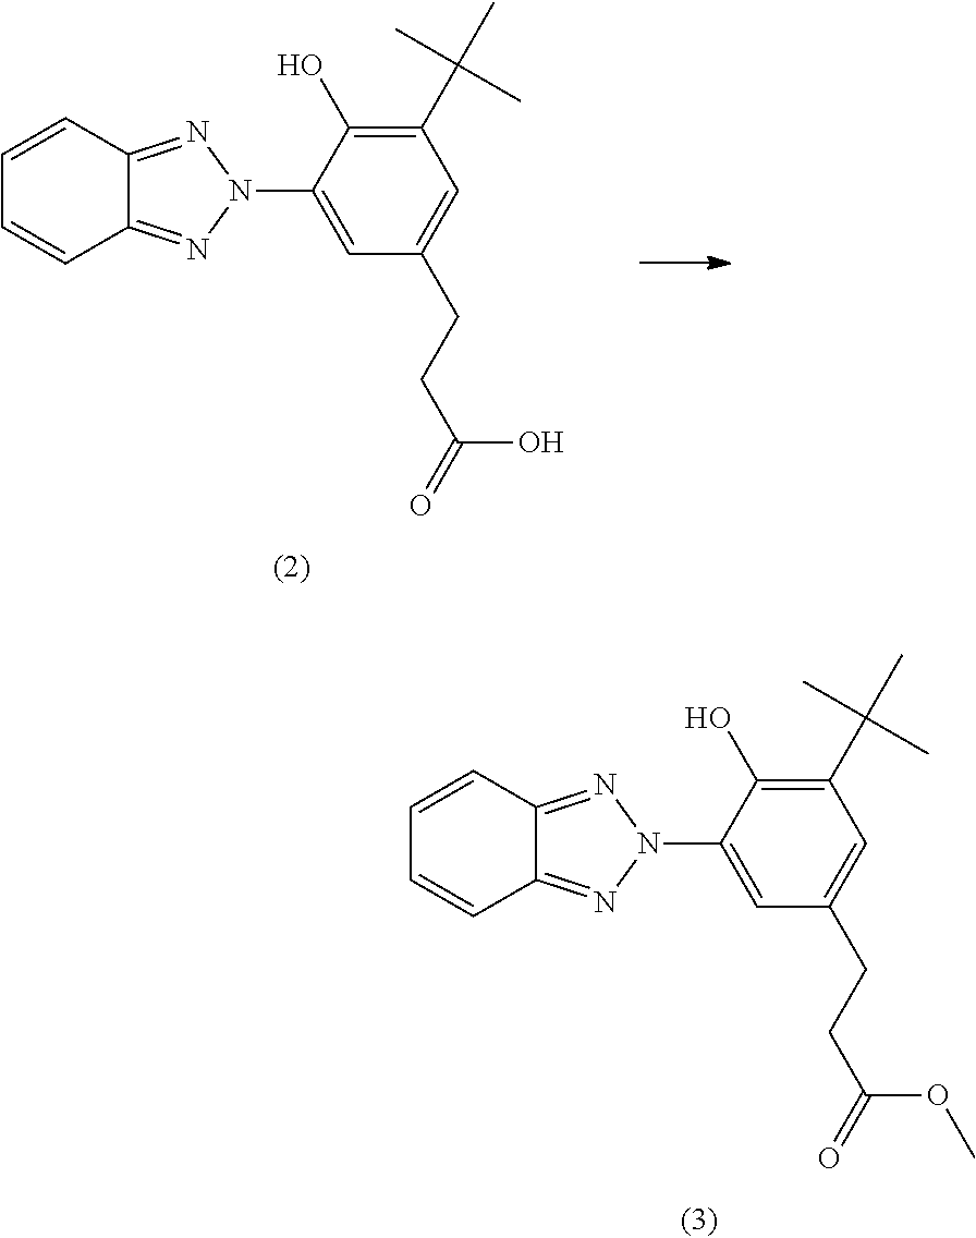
C1=CC2=NN(C3=CC(CCC(OC)=O)=CC(C(C)(C)C)=C3O)N=C2C=C1.C1=CC2=NN(C3=CC(CCC(O)=O)=CC(C(C)(C)C)=C3O)N=C2C=C1
